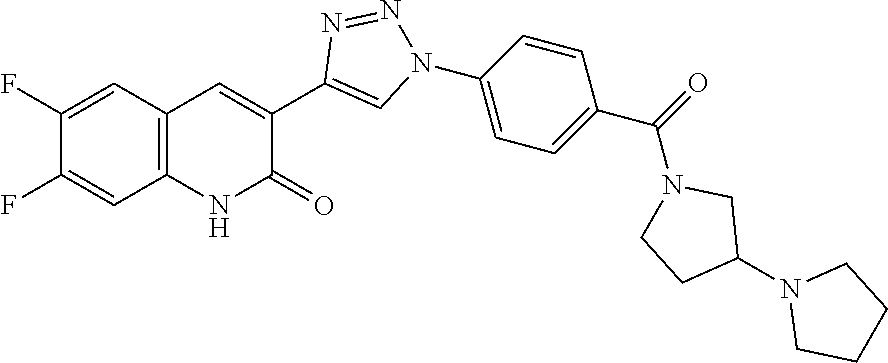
C1=C(F)C(F)=CC2=C1NC(=O)C(C1=CN(C3=CC=C(C(=O)N4CC(N5CCCC5)CC4)C=C3)N=N1)=C2
